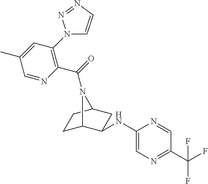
C1C2C(NC3=CN=C(C(F)(F)F)C=N3)CC(C1)N2C(=O)C1=C(N2C=CN=N2)C=C(C)C=N1
